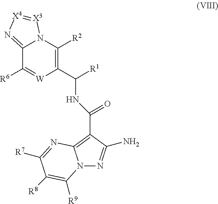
C1([R6])=[W]C(C(NC(=O)C2=C3N(N=C2N)C([R9])=C([R8])C([R7])=N3)[R1])=C([R2])N2C1=N[X4]=[X3]2
